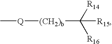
[Q]([(CH2)b]C([R16])([R14])[R15])C
